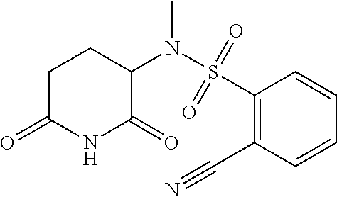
C1C(=O)NC(=O)C(N(S(C2=C(C#N)C=CC=C2)(=O)=O)C)C1
